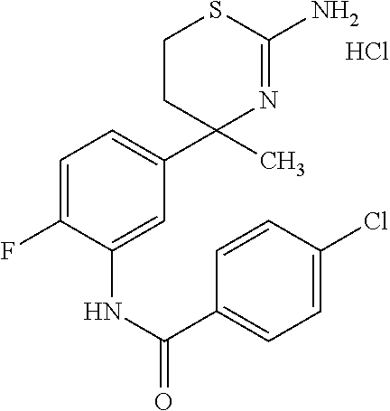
C1CC(C2=CC=C(F)C(NC(C3=CC=C(Cl)C=C3)=O)=C2)(C)N=C(N)S1.Cl
